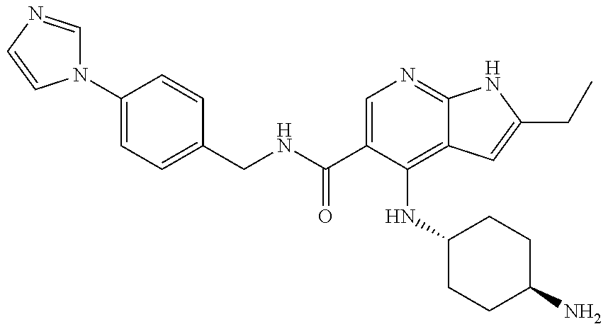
O=C(NCC1=CC=C(N2C=NC=C2)C=C1)C1=CN=C2C(=C1NC1CCC(N)CC1)C=C(CC)N2
